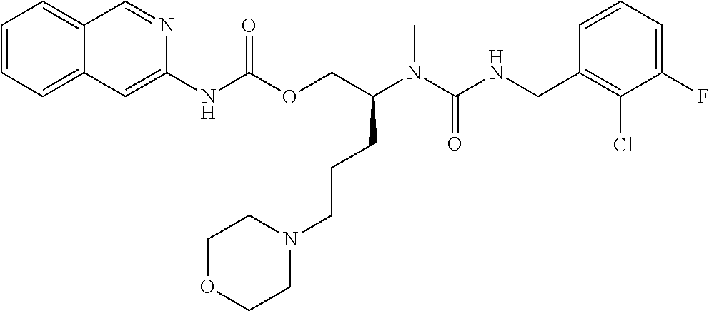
C1=CC(CNC(N(C)C(COC(NC2=CC3=CC=CC=C3C=N2)=O)CCCN2CCOCC2)=O)=C(Cl)C(F)=C1
